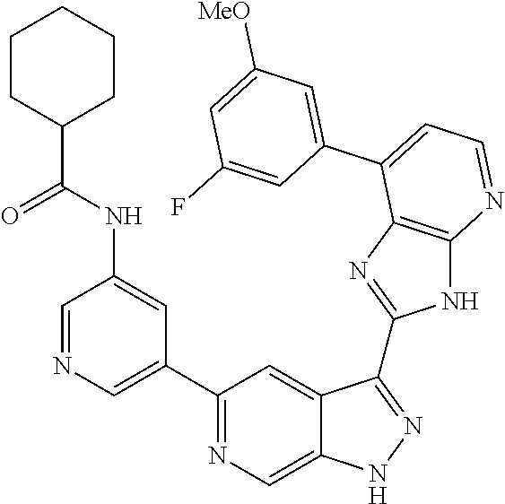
C1(C2=NC=C3C(=C2)C(C2=NC4=C(N2)N=CC=C4C2=CC([MeO])=CC(F)=C2)=NN3)=CN=CC(NC(C2CCCCC2)=O)=C1
